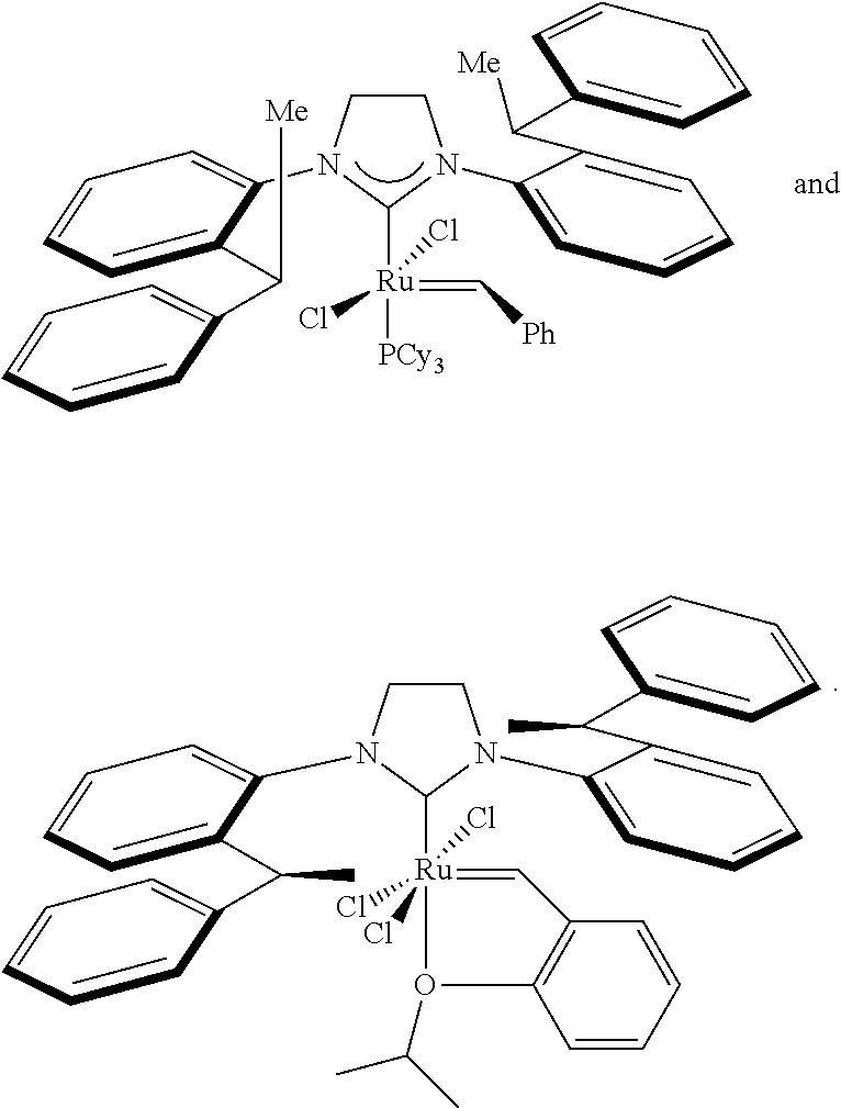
C1CN(C2=CC=CC=C2C(C2=CC=CC=C2)[Me])C([Ru](=C[Ph])([PCy3])(Cl)Cl)N1C1=CC=CC=C1C([Me])C1=CC=CC=C1.C1CN(C2=CC=CC=C2C(C2=CC=CC=C2)C)C([Ru]2(Cl)(Cl)(Cl)=CC3=C(C=CC=C3)O2C(C)C)N1C1=CC=CC=C1C(C1=CC=CC=C1)C
